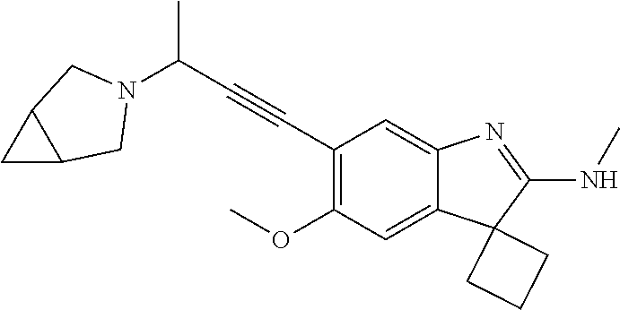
C(C1=C(OC)C=C2C(=C1)N=C(NC)C21CCC1)#CC(N1CC2CC2C1)C
